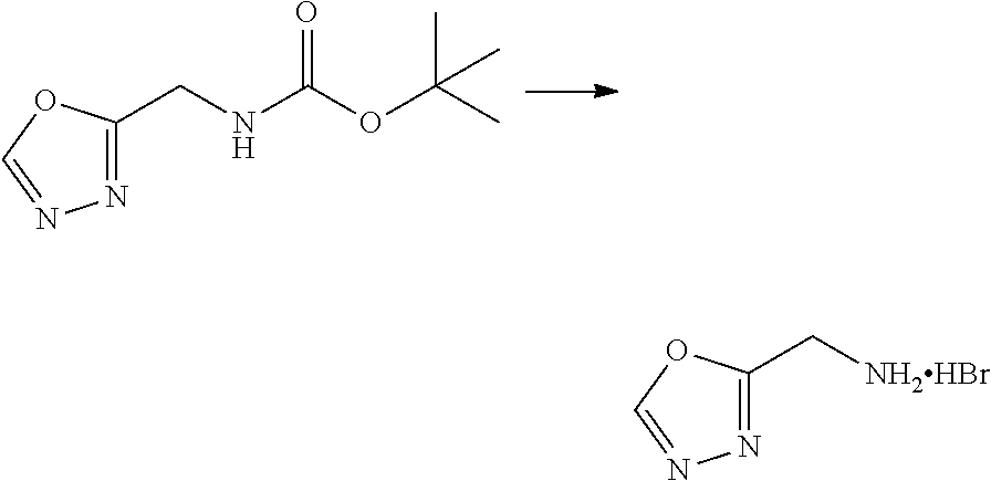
N1=C(CNC(=O)OC(C)(C)C)OC=N1.N1=C(C[NH2HBr])OC=N1
